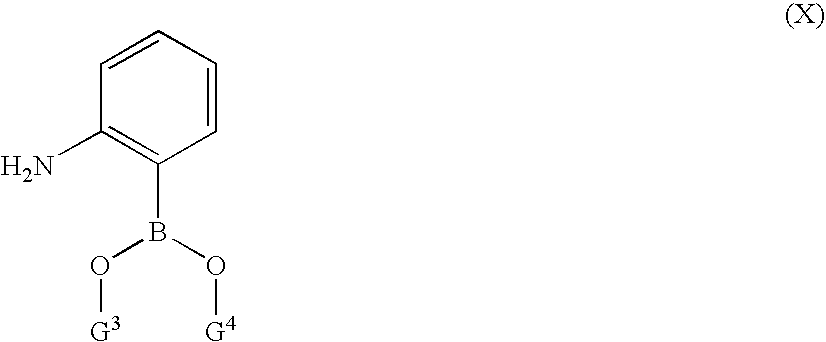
C1=CC=CC(N)=C1B(O[G3])O[G4]
